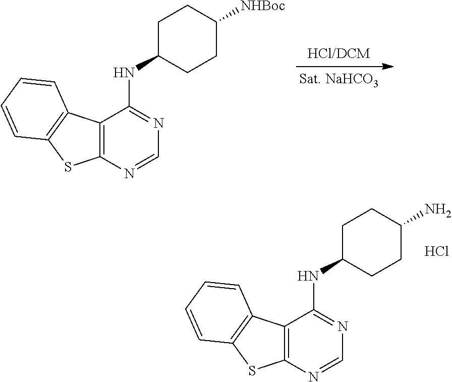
C12=C(N=CN=C1NC1CCC([NHBoc])CC1)SC1=C2C=CC=C1.C12=C(N=CN=C1NC1CCC(N)CC1)SC1=C2C=CC=C1.Cl
